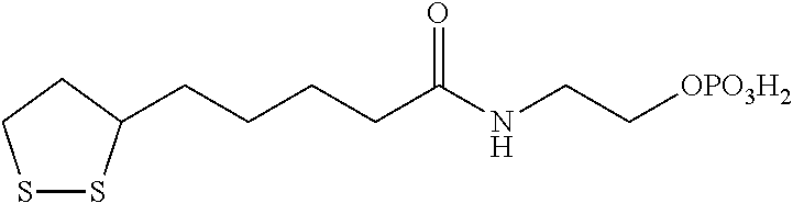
S1SC(CCCCC(NCC[OPO3H2])=O)CC1
